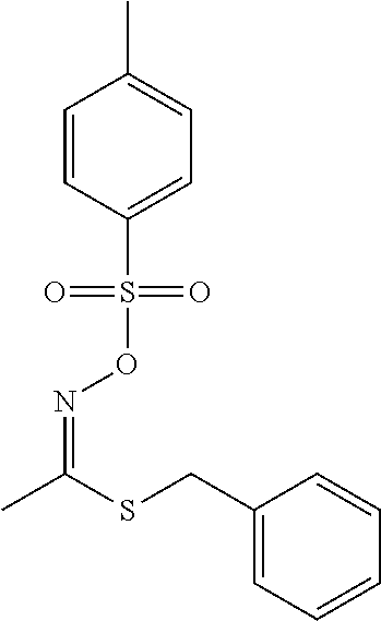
C1=CC(S(ON=C(C)SCC2=CC=CC=C2)(=O)=O)=CC=C1C
